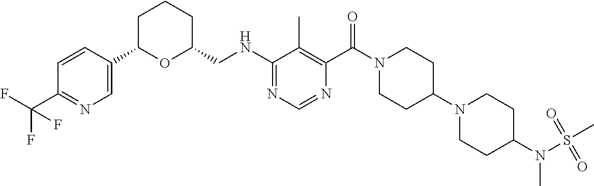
N(C1=NC=NC(C(N2CCC(N3CCC(N(S(=O)(C)=O)C)CC3)CC2)=O)=C1C)CC1CCCC(C2=CN=C(C(F)(F)F)C=C2)O1
